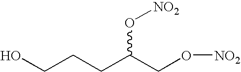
C(CCC(CO[NO2])O[NO2])O
